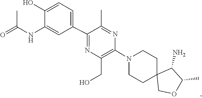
C1C2(COC(C)C2N)CCN(C2=C(CO)N=C(C3=CC=C(O)C(NC(C)=O)=C3)C(C)=N2)C1
